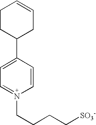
C1=CC(C2CC=CCC2)=CC=N1CCCC[SO3-]
